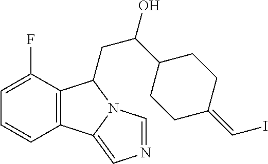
C1(F)=CC=CC2=C1C(CC(C1CCC(=CI)CC1)O)N1C2=CN=C1
